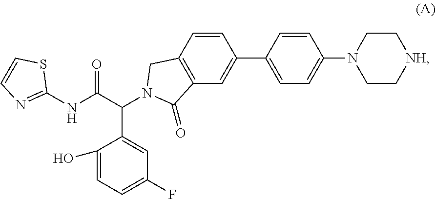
C1C[NH]CCN1C1=CC=C(C2=CC3=C(C=C2)CN(C(C(NC2=NC=CS2)=O)C2=CC(F)=CC=C2O)C3=O)C=C1
